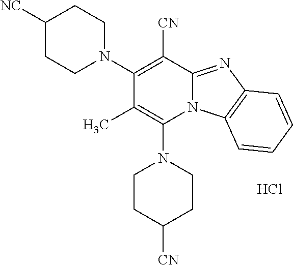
Cl.C1CC([CN])CCN1C1=C(C)C(N2CCC([NC])CC2)=C([CN])C2=NC3=C(N12)C=CC=C3
